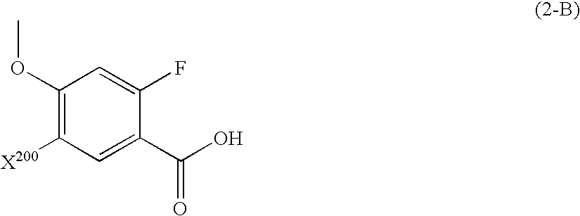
C1(OC)=C([X200])C=C(C(=O)O)C(F)=C1
